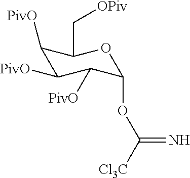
C1([PivO])C([PivO])C([PivO])C(OC(=N)[Cl3C])OC1C[OPiv]
